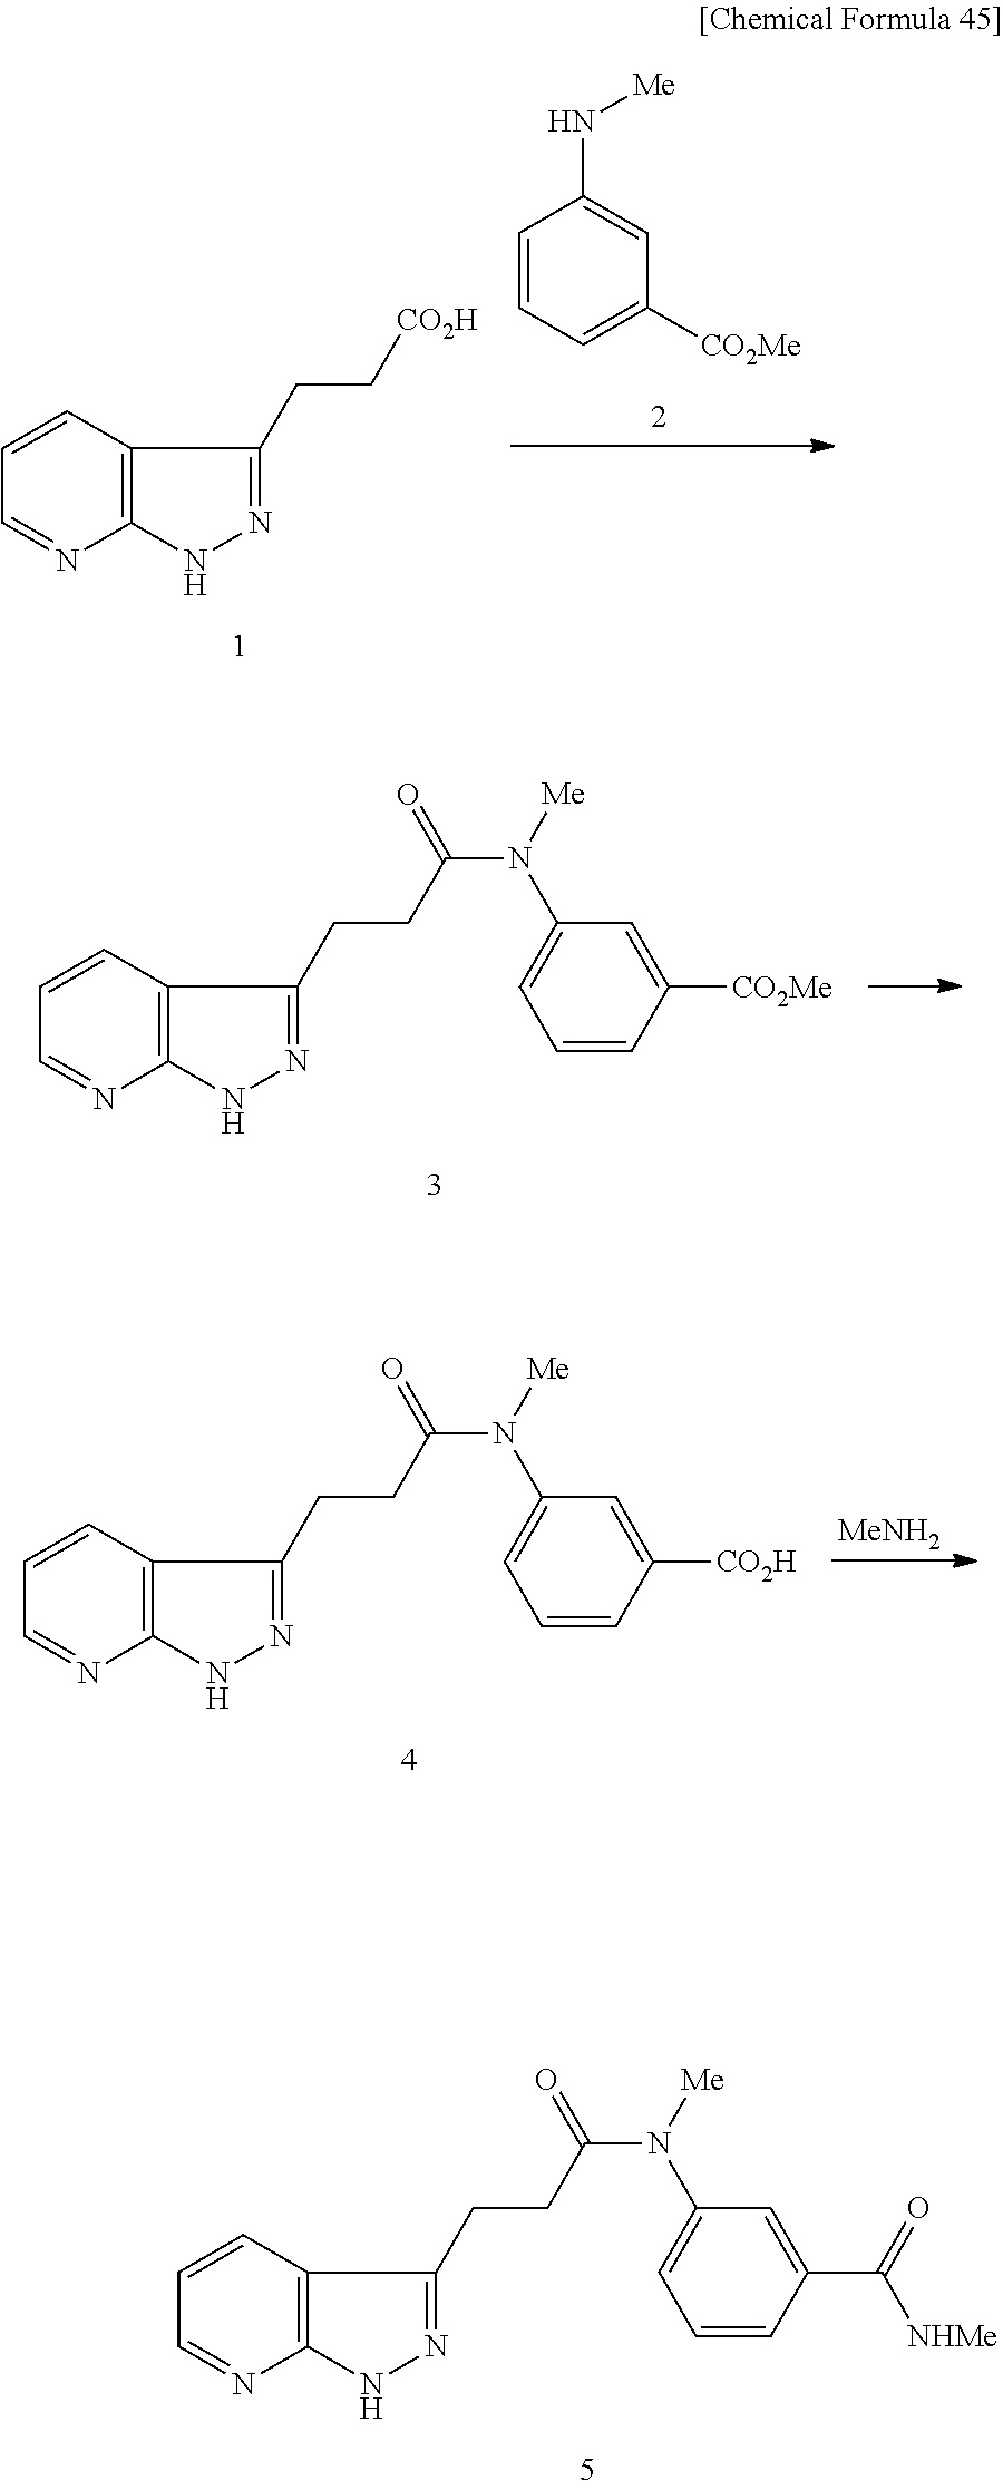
C12=C(C=CC=N1)C(CC[CO2H])=NN2.C1=CC=C([CO2Me])C=C1N[Me].C12=C(C=CC=N1)C(CCC(N([Me])C1=CC=CC([CO2Me])=C1)=O)=NN2.C12=C(C=CC=N1)C(CCC(N([Me])C1=CC=CC([CO2H])=C1)=O)=NN2.[MeNH2].C12=C(C=CC=N1)C(CCC(N([Me])C1=CC=CC(C(=O)[NHMe])=C1)=O)=NN2
